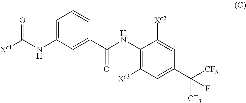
C1(NC(C2=CC(NC([Xc1])=O)=CC=C2)=O)=C([Xc3])C=C(C([CF3])([CF3])F)C=C1[Xc2]
